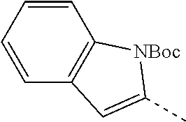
C1=CC=CC2=C1C=C(C)[NBoc]2
